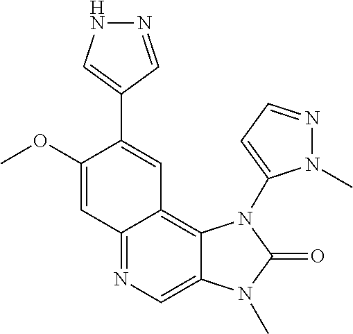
C1(OC)=CC2=NC=C3C(=C2C=C1C1=CNN=C1)N(C1=CC=NN1C)C(=O)N3C
